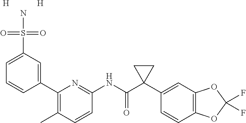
C1(C2=CC(S(=O)(=O)N)=CC=C2)=C(C)C=CC(NC(C2(C3=CC4=C(C=C3)OC(F)(F)O4)CC2)=O)=N1.[H].[H]
